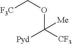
C(OC([CF3])([Pyd])[Me])[F3C]
